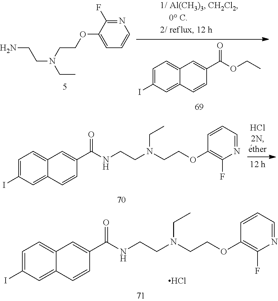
C1=C(I)C=C2C(=C1)C=C(C(OCC)=O)C=C2.NCCN(CC)CCOC1=CC=CN=C1F.C1=C(I)C=C2C(=C1)C=C(C(NCCN(CCOC1=C(F)N=CC=C1)CC)=O)C=C2.Cl.C1=C(I)C=C2C(=C1)C=C(C(NCCN(CCOC1=C(F)N=CC=C1)CC)=O)C=C2
